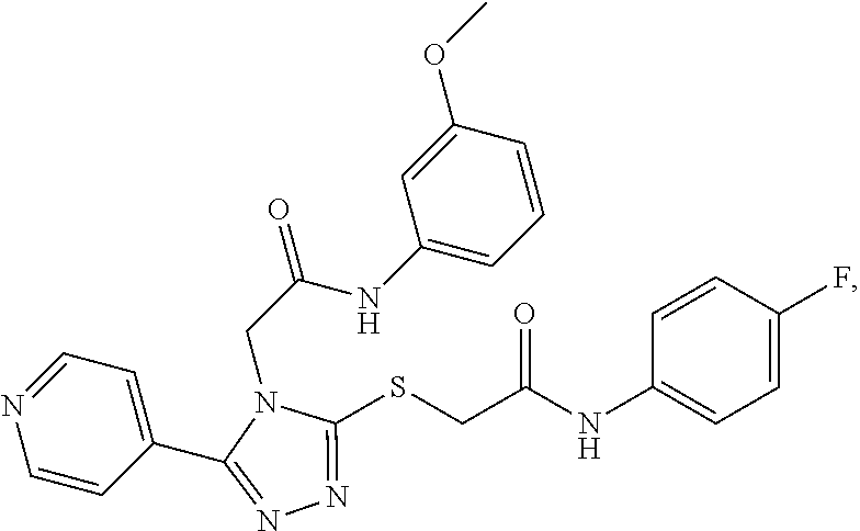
C1(NC(CSC2=NN=C(C3=CC=NC=C3)N2CC(=O)NC2=CC=CC(OC)=C2)=O)=CC=C(F)C=C1
